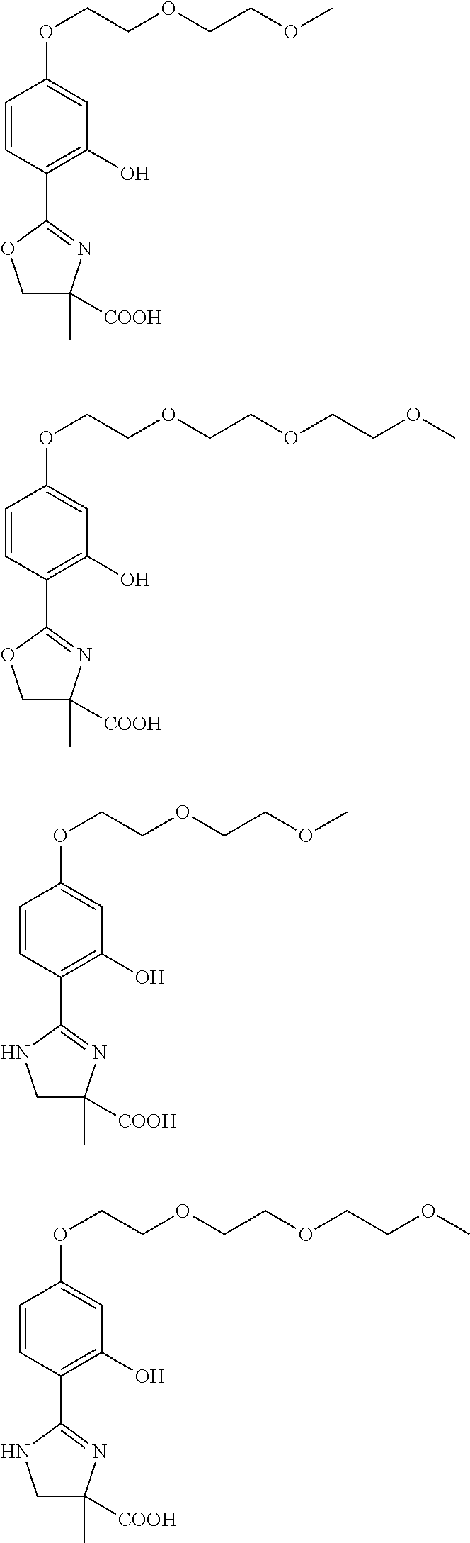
C1=CC(C2=NC(C)([COOH])CO2)=C(O)C=C1OCCOCCOC.C1=CC(C2=NC(C)([COOH])CO2)=C(O)C=C1OCCOCCOCCOC.C1=CC(C2=NC(C)([COOH])CN2)=C(O)C=C1OCCOCCOC.C1=CC(C2=NC(C)([COOH])CN2)=C(O)C=C1OCCOCCOCCOC
